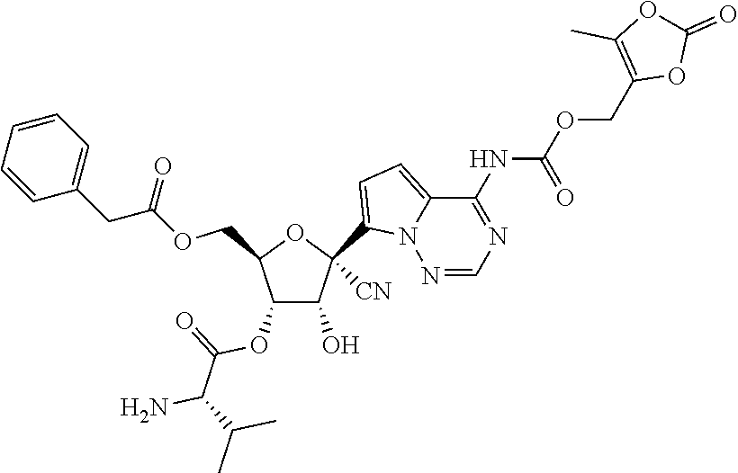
C1(O)C(OC(=O)C(N)C(C)C)C(COC(=O)CC2=CC=CC=C2)OC1(C1=CC=C2N1N=CN=C2NC(=O)OCC1=C(C)OC(=O)O1)[CN]
